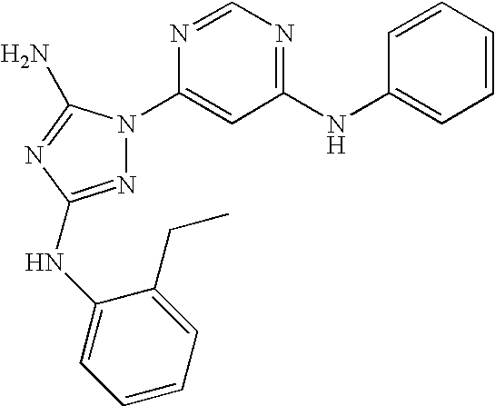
N1=C(NC2=CC=CC=C2CC)N=C(N)N1C1=CC(NC2=CC=CC=C2)=NC=N1
